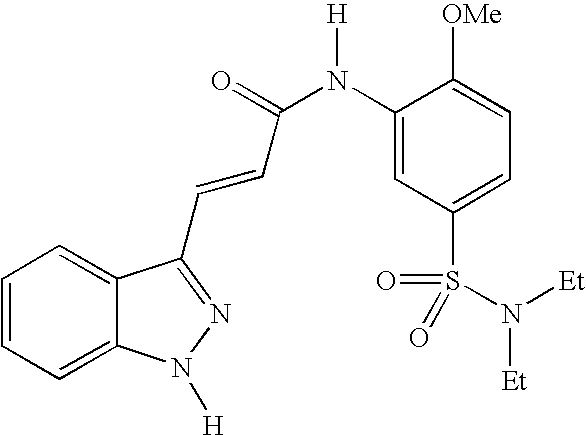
C1=CC=C2C(=C1)C(C=CC(N(C1=CC(S(=O)(N([Et])[Et])=O)=CC=C1[OMe])[H])=O)=NN2[H]
